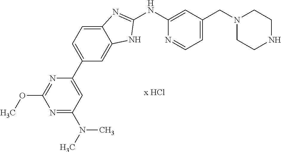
N1(CC2=CC=NC(NC3=NC4=CC=C(C5=CC(N(C)C)=NC(OC)=N5)C=C4N3)=C2)CCNCC1
